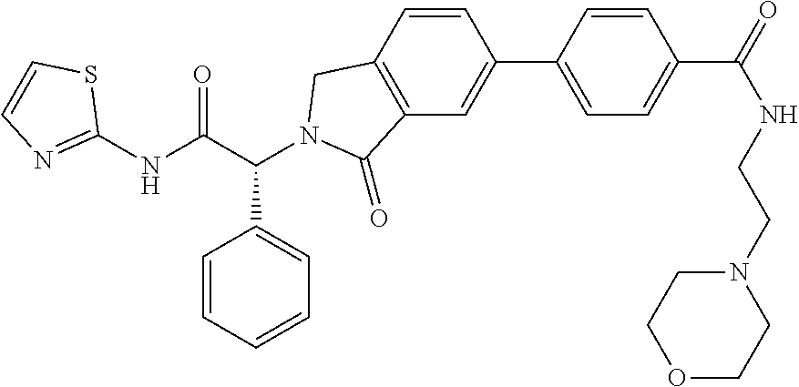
C1(NC(C(C2=CC=CC=C2)N2CC3=C(C=C(C4=CC=C(C(NCCN5CCOCC5)=O)C=C4)C=C3)C2=O)=O)=NC=CS1
